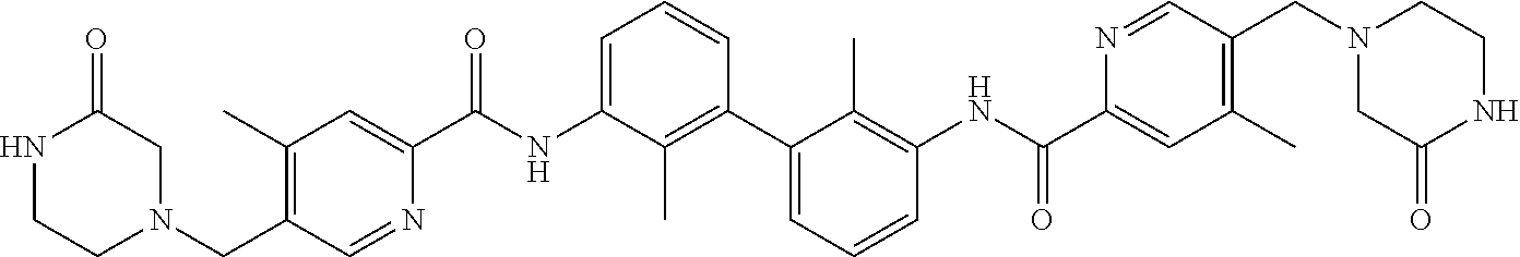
C1(C)=C(CN2CC(=O)NCC2)C=NC(C(NC2=CC=CC(C3=CC=CC(NC(C4=CC(C)=C(CN5CCNC(=O)C5)C=N4)=O)=C3C)=C2C)=O)=C1
